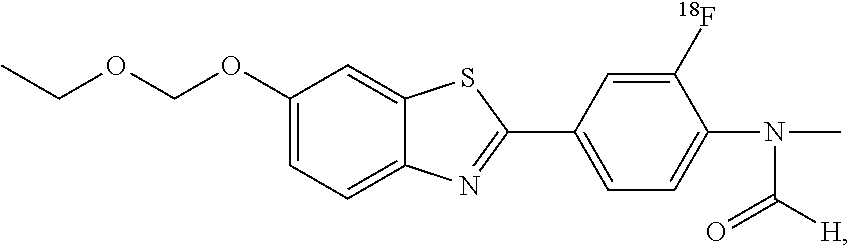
C1(OCOCC)=CC=C2C(=C1)SC(C1=CC=C(N(C)C([H])=O)C([18F])=C1)=N2
